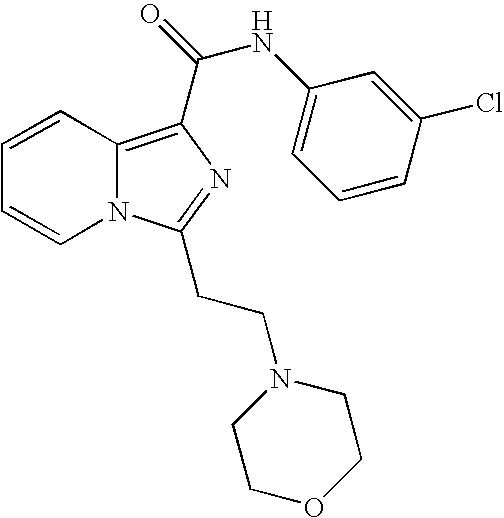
C1=CC2=C(C(=O)NC3=CC=CC(Cl)=C3)N=C(CCN3CCOCC3)N2C=C1
